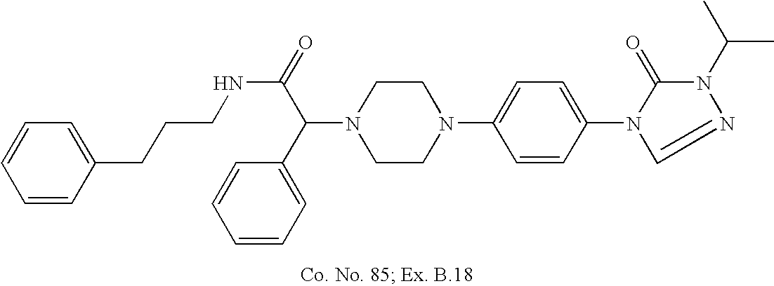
N1(C(C2=CC=CC=C2)C(=O)NCCCC2=CC=CC=C2)CCN(C2=CC=C(N3C(=O)N(C(C)C)N=C3)C=C2)CC1
